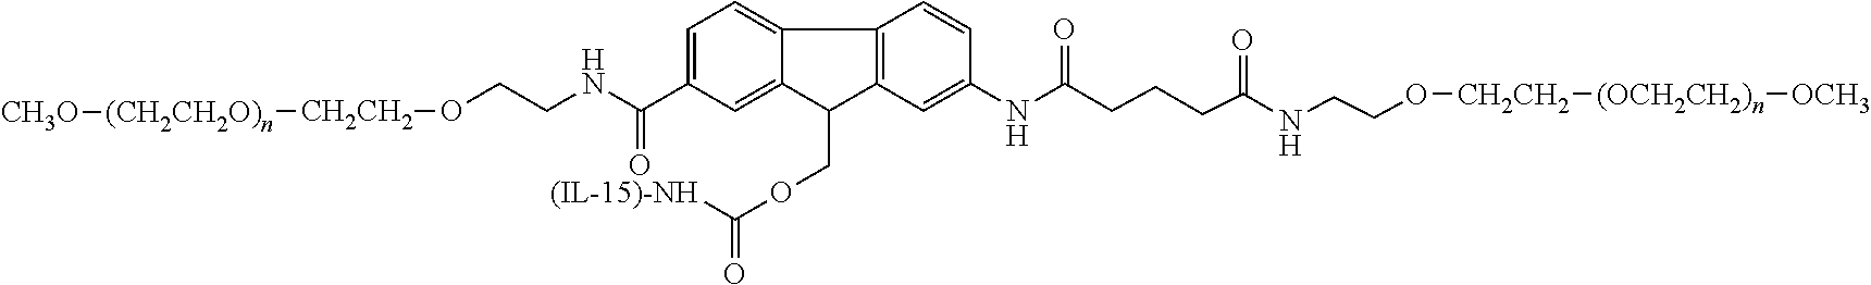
C(NCCO[CH2CH2][(CH2CH2O)n][CH3O])(=O)C1=CC=C2C(=C1)C(COC([(IL-15)-NH])=O)C1=C2C=CC(NC(CCCC(NCCO[CH2CH2][(OCH2CH2)n][OCH3])=O)=O)=C1
